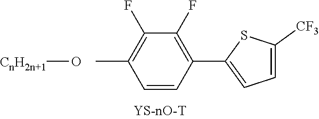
CC1=C(F)C(F)=C(C2=CC=C([CF3])S2)C=C1.[CnH2n+1]O
